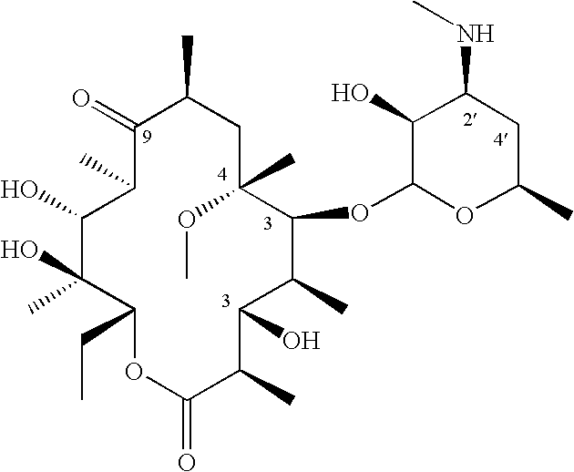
C1(=O)C(C)C(O)C(O)(C)C(CC)OC(=O)C(C)C(O)C(C)C(OC2OC(C)CC(NC)C2O)C(C)(OC)CC1C
